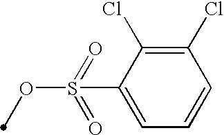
C1(Cl)=C(Cl)C(S(OC)(=O)=O)=CC=C1
